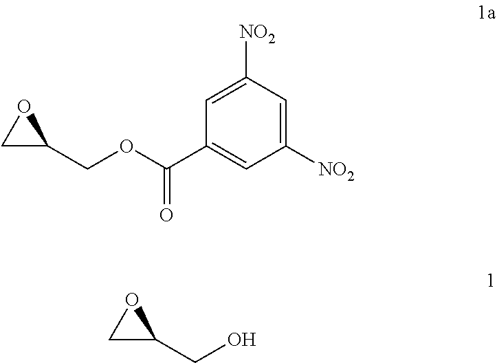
C1C(COC(C2=CC([NO2])=CC([NO2])=C2)=O)O1.C1C(CO)O1
